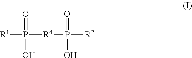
[R1]P(=O)(O)[R4]P(=O)(O)[R2]
